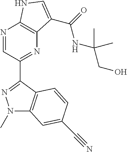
N1=CC(C2=NN(C)C3=C2C=CC(C#N)=C3)=NC2=C1NC=C2C(=O)NC(CO)(C)C
